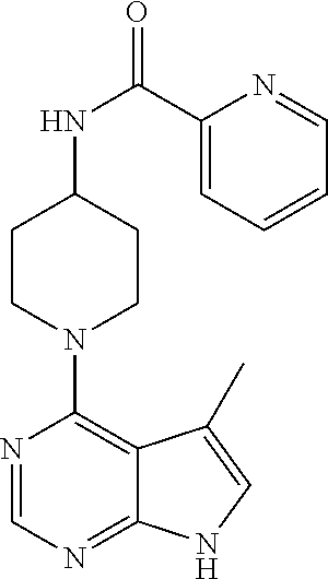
C1CN(C2=C3C(=NC=N2)NC=C3C)CCC1NC(=O)C1=CC=CC=N1
